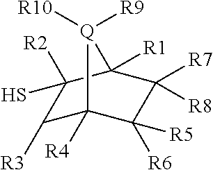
C1([R3])C2([R4])C([R5])([R6])C([R7])([R8])C([R1])(C1([R2])S)[Q]2([R10])[R9]
